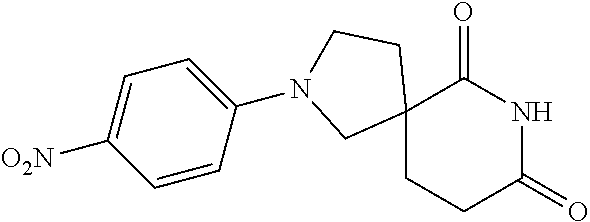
C12(CCC(=O)NC1=O)CCN(C1=CC=C([O2N])C=C1)C2
